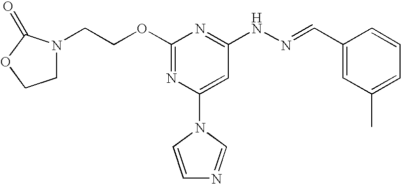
C1(OCCN2CCOC2=O)=NC(N2C=CN=C2)=CC(NN=CC2=CC(C)=CC=C2)=N1
